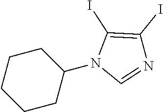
C1CCCCC1N1C=NC(I)=C1I
